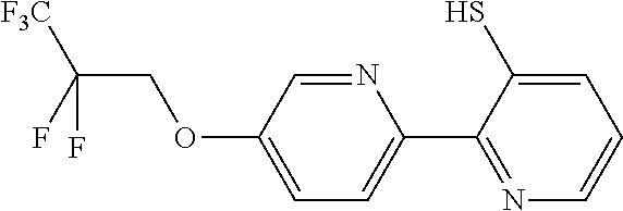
C(COC1=CC=C(C2=NC=CC=C2S)N=C1)(F)([F3C])F
